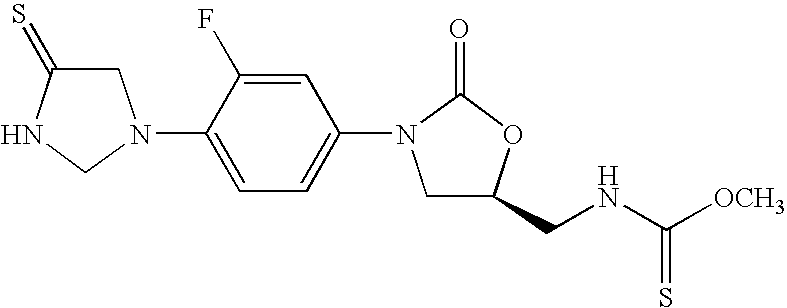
C1C(=S)NCN1C1=CC=C(N2CC(CNC([OCH3])=S)OC2=O)C=C1F
